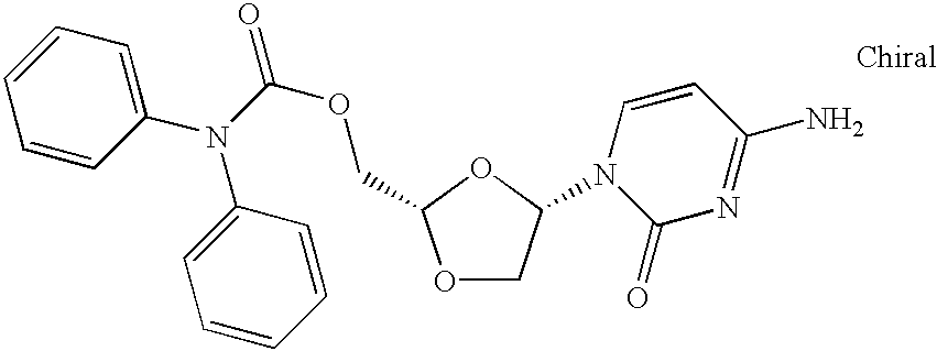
C1=CC=CC(N(C(OCC2OCC(N3C(=O)N=C(N)C=C3)O2)=O)C2=CC=CC=C2)=C1
